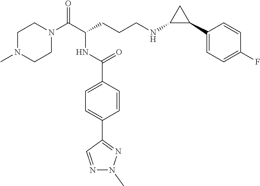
C1N(C)CCN(C(C(CCCNC2C(C3=CC=C(F)C=C3)C2)NC(C2=CC=C(C3=NN(C)N=C3)C=C2)=O)=O)C1
